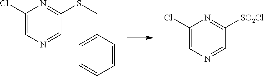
C1(Cl)=CN=CC(SCC2=CC=CC=C2)=N1.C1(Cl)=CN=CC([SO2Cl])=N1
